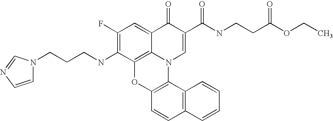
C1(F)=C(NCCCN2C=CN=C2)C2=C3C(=C1)C(=O)C(C(NCCC(OCC)=O)=O)=CN3C1=C(O2)C=CC2=C1C=CC=C2
